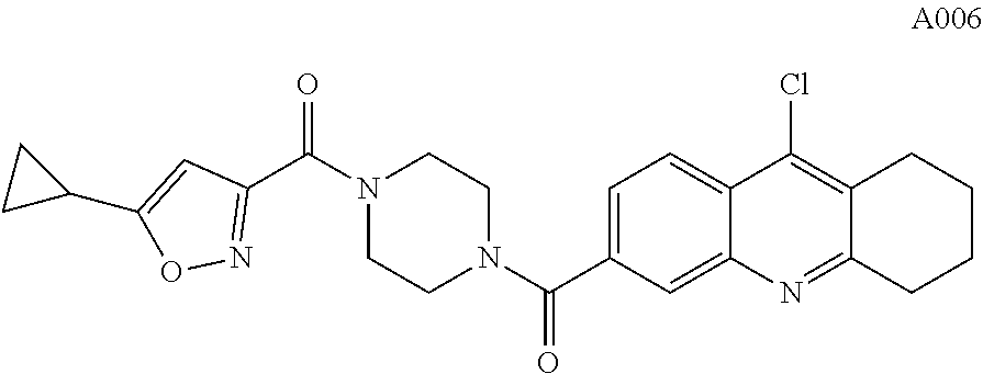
C1=C(C(N2CCN(C(=O)C3=NOC(C4CC4)=C3)CC2)=O)C=C2C(=C1)C(Cl)=C1C(=N2)CCCC1
